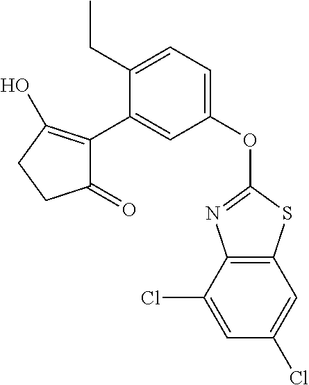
C1(=O)C(C2=CC(OC3=NC4=C(S3)C=C(Cl)C=C4Cl)=CC=C2CC)=C(O)CC1
